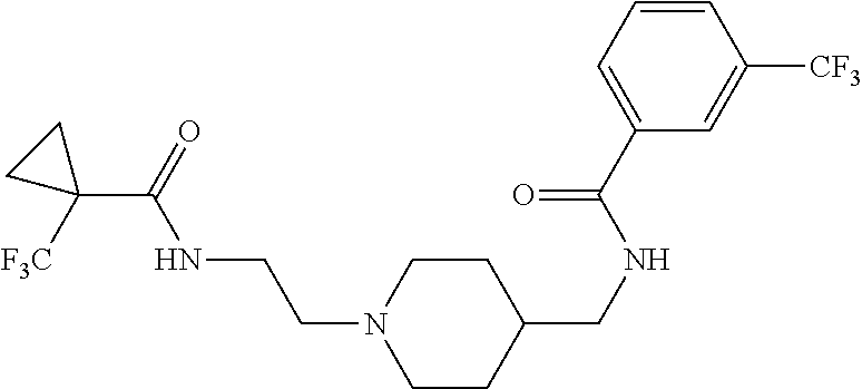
C1CC(CNC(C2=CC=CC([CF3])=C2)=O)CCN1CCNC(C1([F3C])CC1)=O
